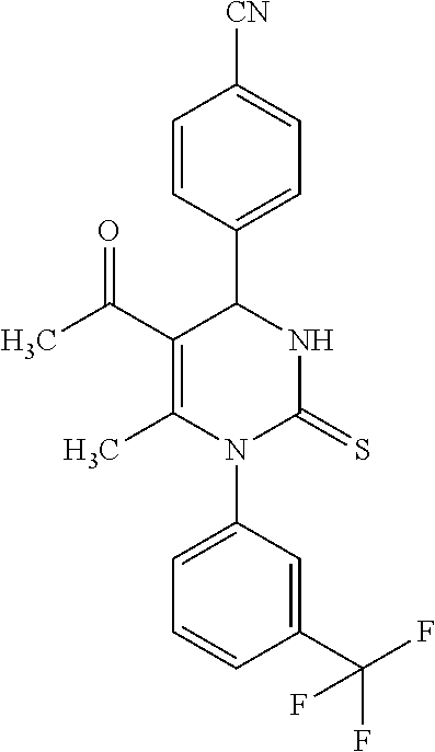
C1(C(C)=O)=C(C)N(C2=CC=CC(C(F)(F)F)=C2)C(=S)NC1C1=CC=C([CN])C=C1
